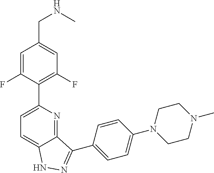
C1=C(F)C(C2=CC=C3C(=N2)C(C2=CC=C(N4CCN(C)CC4)C=C2)=NN3)=C(F)C=C1CNC
